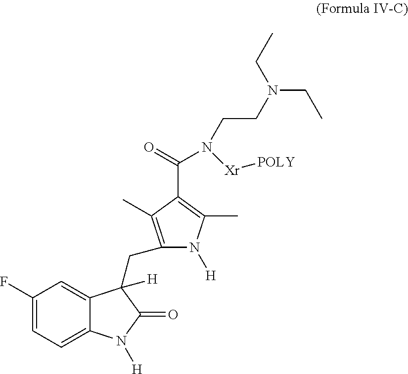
C1(F)=CC=C2C(=C1)C(CC1=C(C)C(C(N(CCN(CC)CC)[Xr][POLY])=O)=C(C)N1[H])([H])C(=O)N2[H]
